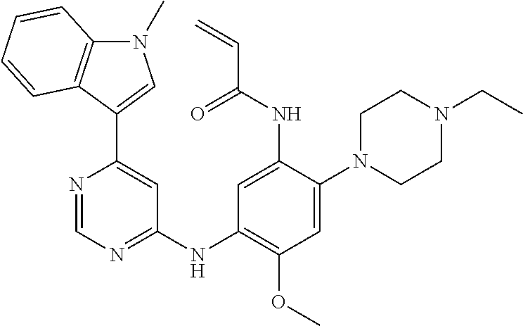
C1=NC(C2=CN(C)C3=C2C=CC=C3)=CC(NC2=C(OC)C=C(N3CCN(CC)CC3)C(NC(C=C)=O)=C2)=N1
